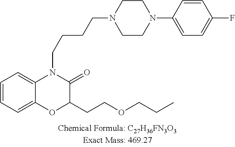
C1=CC=C2C(=C1)N(CCCCN1CCN(C3=CC=C(F)C=C3)CC1)C(=O)C(CCOCCC)O2
